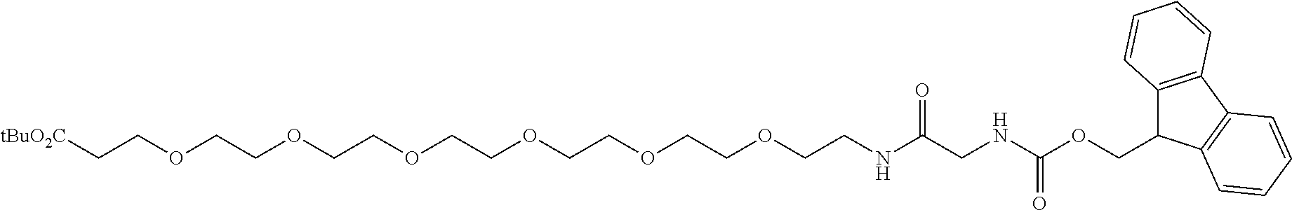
C(COCCOCCOCCOCCOCCOCCNC(CNC(OCC1C2=C(C3=C1C=CC=C3)C=CC=C2)=O)=O)[tBuO2C]
